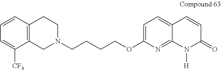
C1N(CCCCOC2=CC=C3C(=N2)N([H])C(=O)C=C3)CCC2=C1C([CF3])=CC=C2
